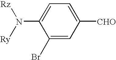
C1=C([CHO])C=C(Br)C(N([Ry])[Rz])=C1
